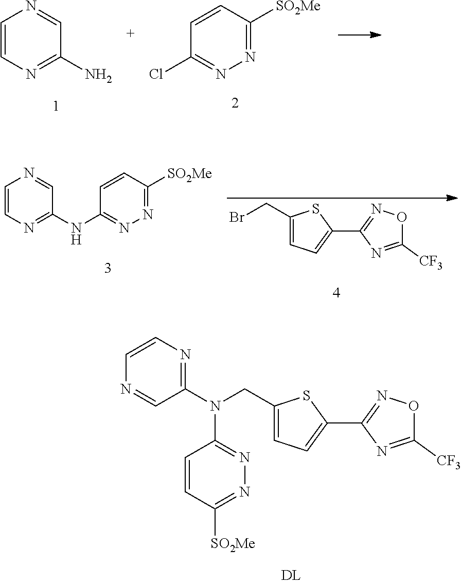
C1=CN=C(N)C=N1.C1=CC([SO2Me])=NN=C1Cl.C1=NC=CN=C1NC1=NN=C([SO2Me])C=C1.BrCC1=CC=C(C2=NOC([CF3])=N2)S1.C(C1=CC=C(C2=NOC([CF3])=N2)S1)N(C1=NC=CN=C1)C1=NN=C([SO2Me])C=C1
